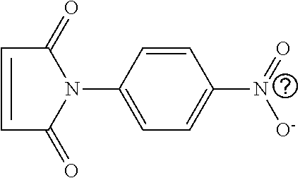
C1=CC(N2C(=O)C=CC2=O)=CC=C1N(=O)[O-]
